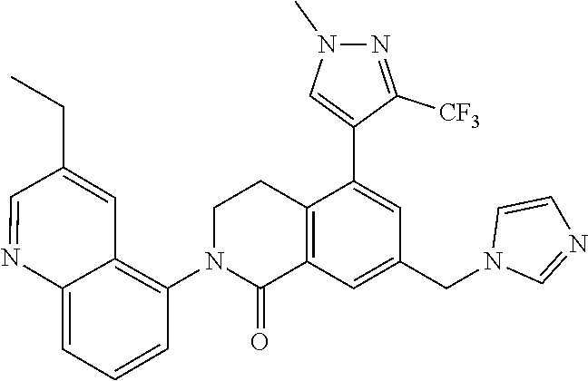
C12=C(C=C(CN3C=NC=C3)C=C1C1=CN(C)N=C1[CF3])C(=O)N(C1=C3C(=CC=C1)N=CC(CC)=C3)CC2
